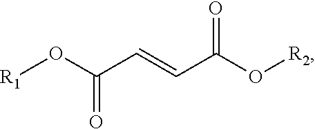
[R1]OC(C=CC(O[R2])=O)=O
